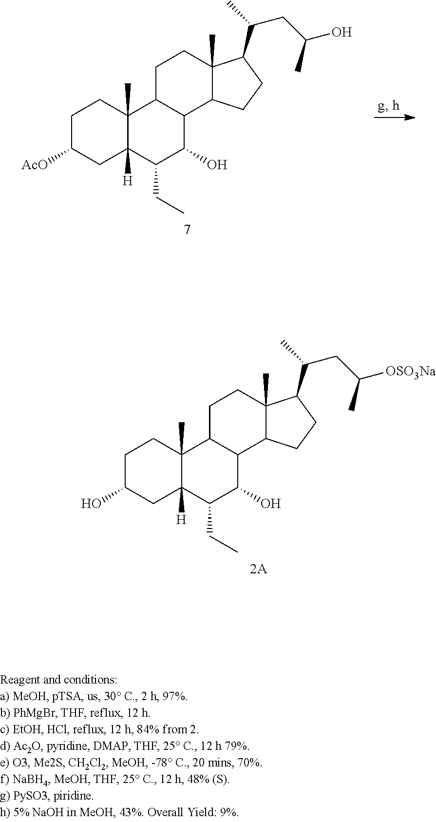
C1C([AcO])CC2([H])C(C)(C1)C1C(C(O)C2CC)C2C(C)(CC1)C(C(C)CC(O)C)CC2.C1C(O)CC2([H])C(C)(C1)C1C(C(O)C2CC)C2C(C)(CC1)C(C(C)CC([OSO3Na])C)CC2
